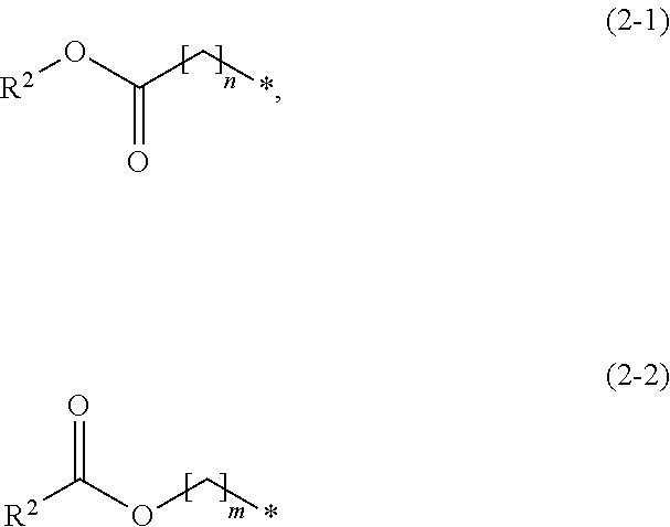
[R2]OC(C*)=O.[R2]C(OC*)=O
